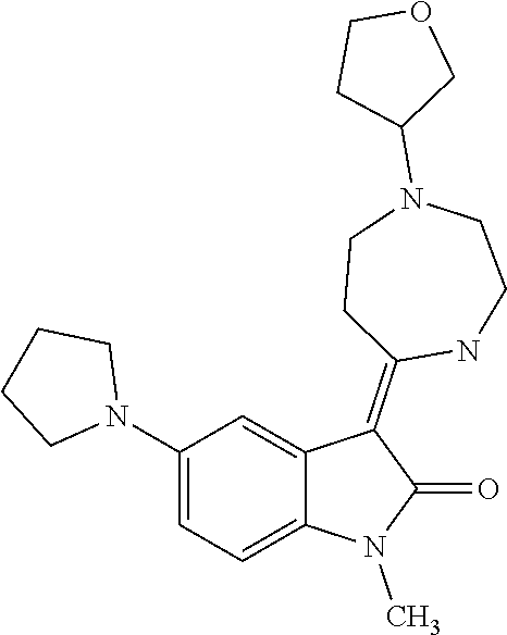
N1(C)C(=O)C(=C2CCN(C3CCOC3)CCN2)C2=CC(N3CCCC3)=CC=C12
